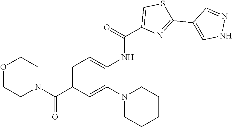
C1=C(NC(=O)C2=CSC(C3=CNN=C3)=N2)C(N2CCCCC2)=CC(C(N2CCOCC2)=O)=C1
